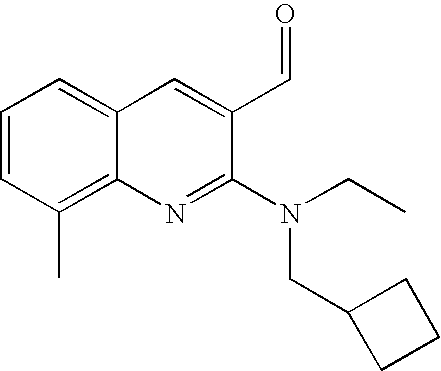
C12=C(C)C=CC=C1C=C(C=O)C(N(CC)CC1CCC1)=N2
